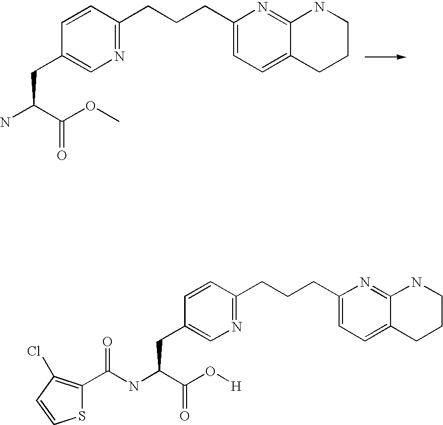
N1=C(CCCC2=CC=C3C(=N2)NCCC3)C=CC(CC(C(OC)=O)N)=C1.N1=C(CCCC2=CC=C3C(=N2)NCCC3)C=CC(CC(C(O[H])=O)NC(=O)C2=C(Cl)C=CS2)=C1
